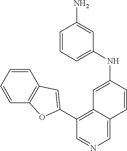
C1(NC2=CC3=C(C4=CC5=C(C=CC=C5)O4)C=NC=C3C=C2)=CC=CC(N)=C1
